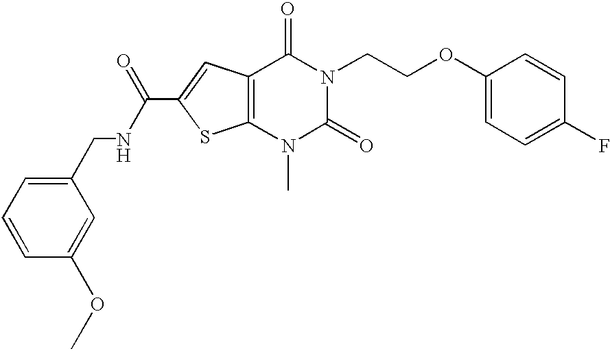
C12=C(C=C(C(=O)NCC3=CC=CC(OC)=C3)S1)C(=O)N(CCOC1=CC=C(F)C=C1)C(=O)N2C
